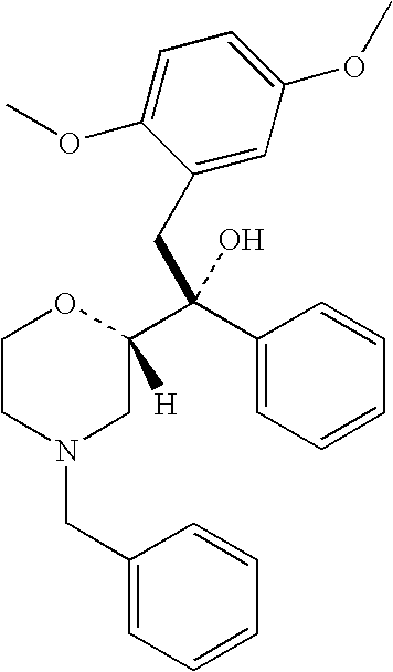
C1CN(CC2=CC=CC=C2)CC(C(C2=CC=CC=C2)(CC2=CC(OC)=CC=C2OC)O)([H])O1
